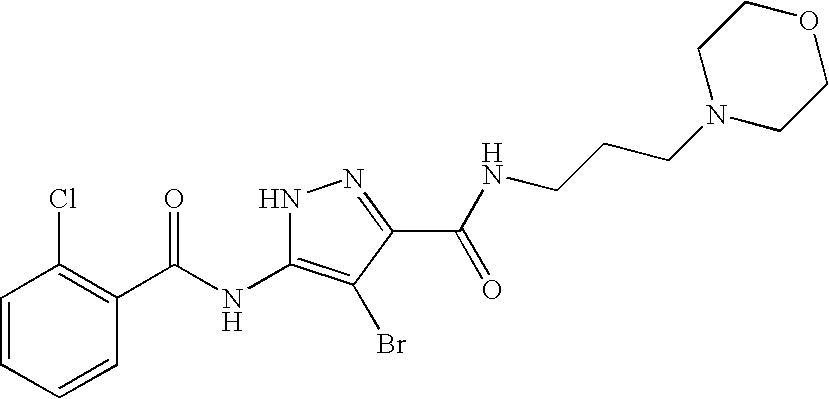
C1=CC=CC(C(NC2=C(Br)C(C(NCCCN3CCOCC3)=O)=NN2)=O)=C1Cl
